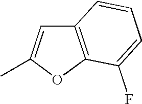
C12=C(OC(C)=C1)C(F)=CC=C2
